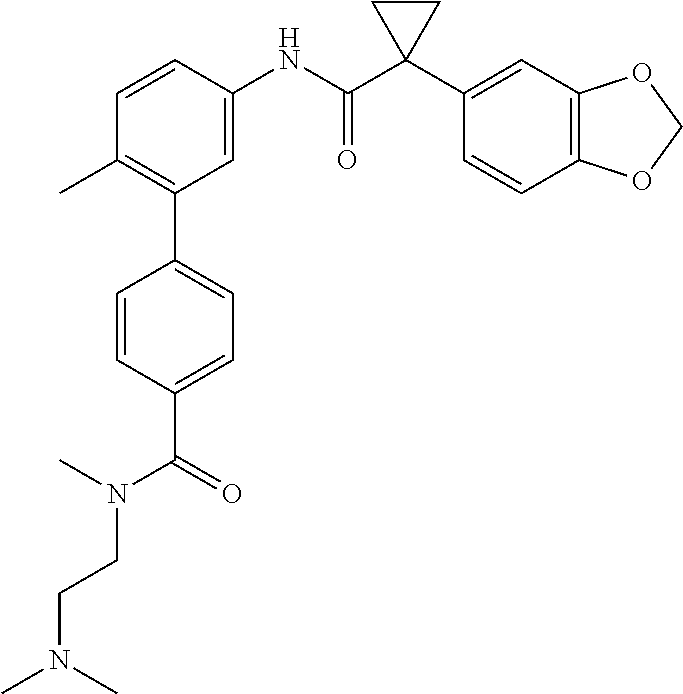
C1(C)=C(C2=CC=C(C(=O)N(C)CCN(C)C)C=C2)C=C(NC(C2(C3=CC4=C(C=C3)OCO4)CC2)=O)C=C1
